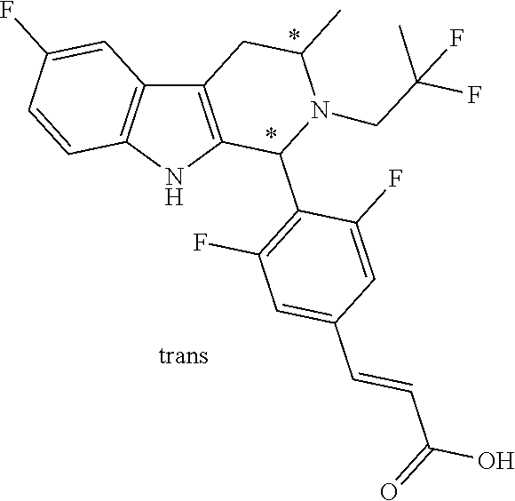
C12=C(NC3=C1C=C(F)C=C3)C(C1=C(F)C=C(C=CC(O)=O)C=C1F)N(CC(F)(C)F)C(C)C2
